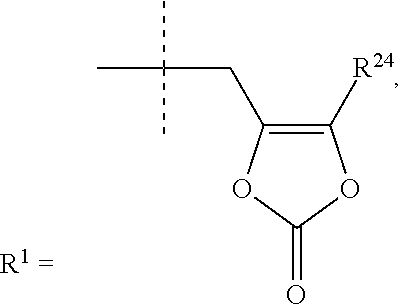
C1([R24])=C(CC(C)(C)C)OC(=O)O1
